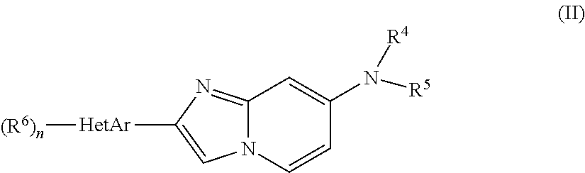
[HetAr](C1=CN2C(=N1)C=C(N([R4])[R5])C=C2)[(R6)n]
